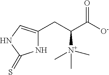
C1(CC(C([O-])=O)[N+](C)(C)C)=CNC(=S)N1
